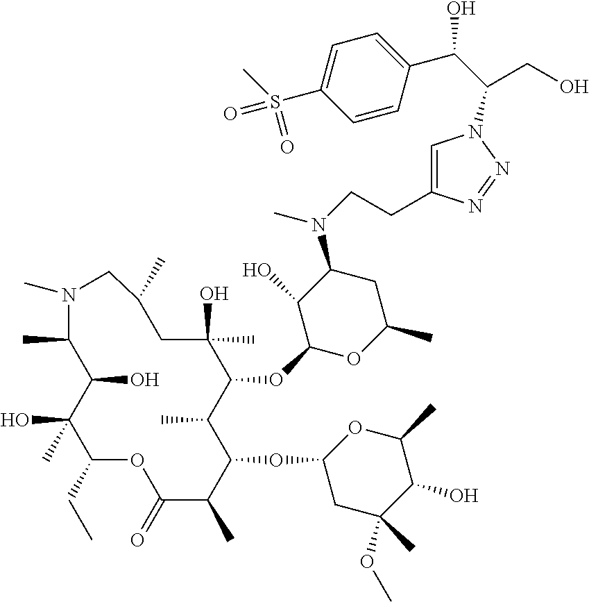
C1(CC)C(C)(O)C(O)C(C)N(C)CC(C)CC(O)(C)C(OC2OC(C)CC(N(C)CCC3=CN(C(C(C4=CC=C(S(C)(=O)=O)C=C4)O)CO)N=N3)C2O)C(C)C(OC2CC(C)(OC)C(O)C(C)O2)C(C)C(=O)O1
